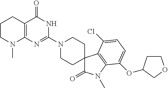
C1CN(C)C2=C(C1)C(=O)NC(N1CCC3(CC1)C(=O)N(C)C1=C3C(Cl)=CC=C1OC1CCOC1)=N2
